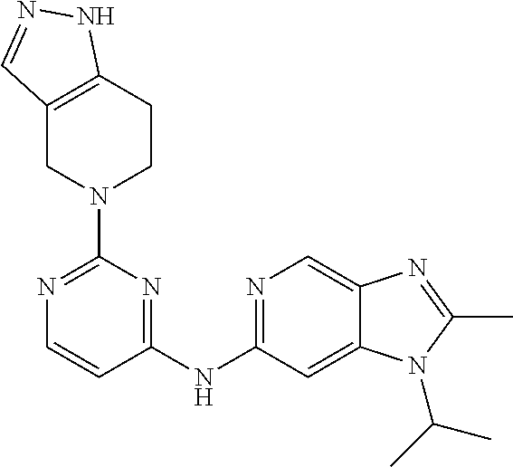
N1=C(N2CCC3=C(C2)C=NN3)N=C(NC2=NC=C3C(=C2)N(C(C)C)C(C)=N3)C=C1
